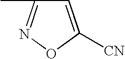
C1(C)=NOC([CN])=C1
